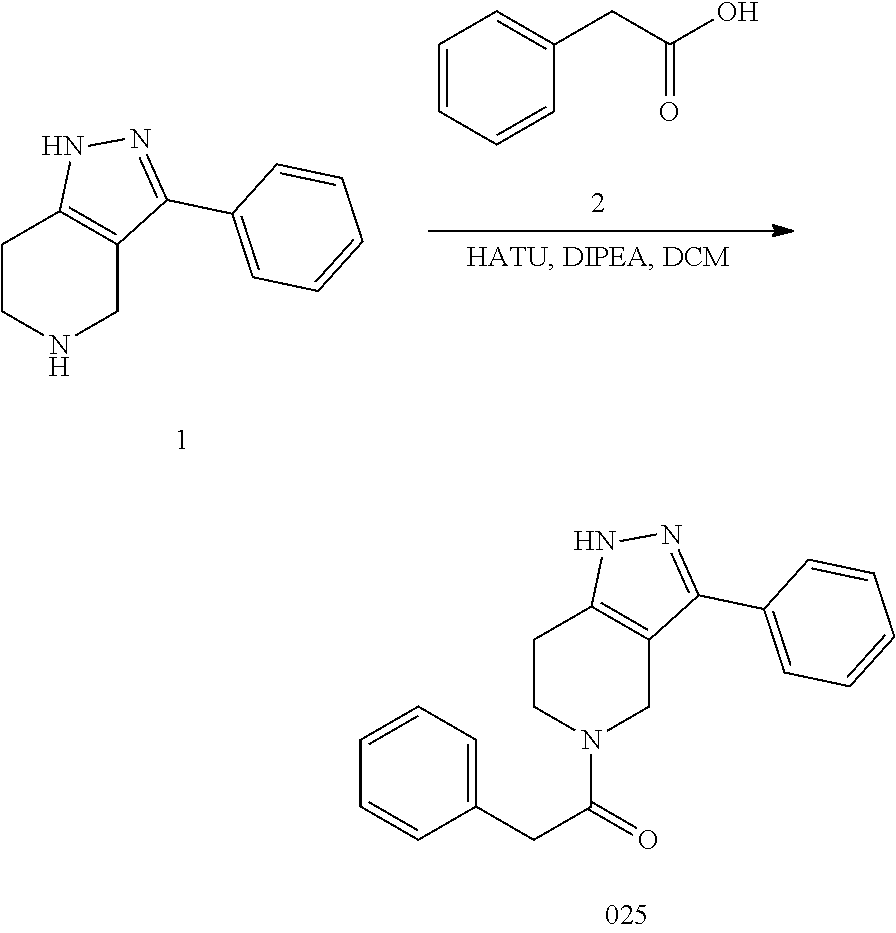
C1CNCC2=C1NN=C2C1=CC=CC=C1.C1=CC=CC(CC(O)=O)=C1.C1CN(C(=O)CC2=CC=CC=C2)CC2=C1NN=C2C1=CC=CC=C1
